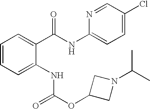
C1=CC=C(NC(OC2CN(C(C)C)C2)=O)C(C(NC2=CC=C(Cl)C=N2)=O)=C1
